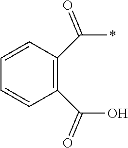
C1(C(O)=O)=C(C(*)=O)C=CC=C1
